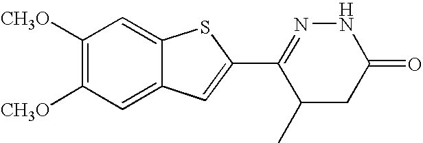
C1([CH3O])=C([CH3O])C=C2C(=C1)SC(C1=NNC(=O)CC1C)=C2
